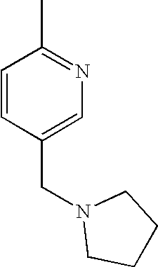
C1=CC(CN2CCCC2)=CN=C1C
